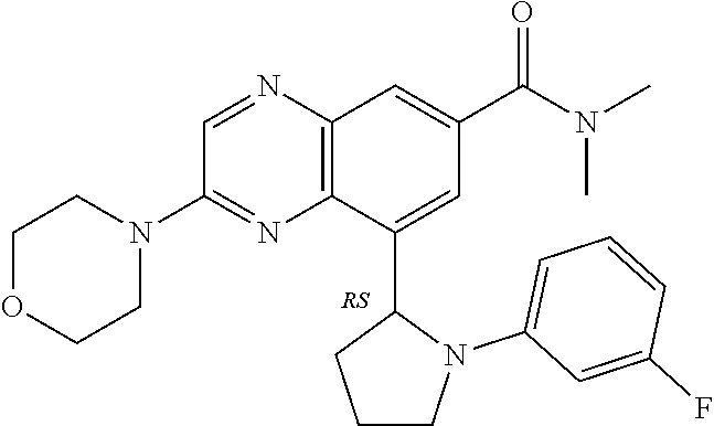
C1=NC2=C(N=C1N1CCOCC1)C(C1CCCN1C1=CC=CC(F)=C1)=CC(C(N(C)C)=O)=C2
